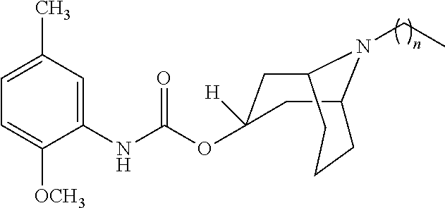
C1=C(C)C=C(NC(OC2([H])CC3N(CC)C(C2)CCC3)=O)C([OCH3])=C1
